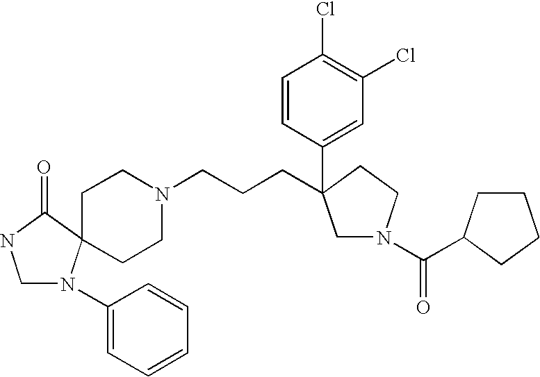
C1N(C2=CC=CC=C2)C2(C(=O)N1)CCN(CCCC1(C3=CC(Cl)=C(Cl)C=C3)CN(C(=O)C3CCCC3)CC1)CC2
